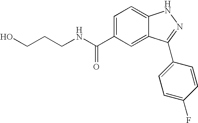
C1=C(C(NCCCO)=O)C=C2C(=C1)NN=C2C1=CC=C(F)C=C1
